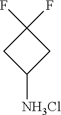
C1([NH3Cl])CC(F)(F)C1
